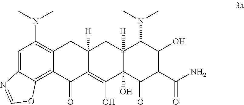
C1=C2C(=C3C(=C1N(C)C)CC1([H])C(=C(O)C4(O)C([H])(C1)C(N(C)C)C(O)=C(C(N)=O)C4=O)C3=O)OC=N2
